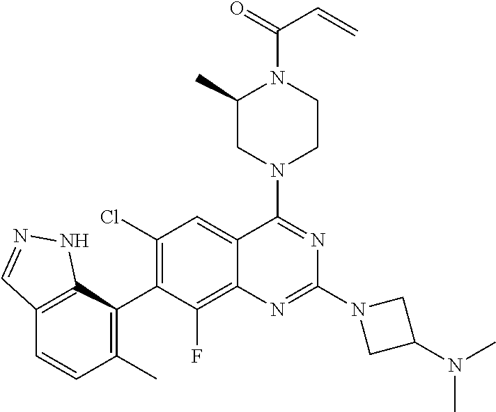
C12=C(C(C3=C(Cl)C=C4C(=C3F)N=C(N3CC(N(C)C)C3)N=C4N3CCN(C(=O)C=C)C(C)C3)=C(C)C=C1)NN=C2
